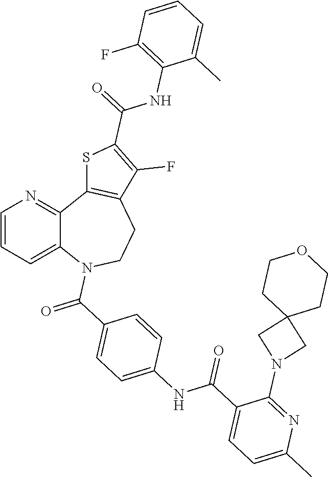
C1=CC=C2C(=N1)C1=C(CCN2C(C2=CC=C(NC(C3=CC=C(C)N=C3N3CC4(C3)CCOCC4)=O)C=C2)=O)C(F)=C(C(=O)NC2=C(F)C=CC=C2C)S1
